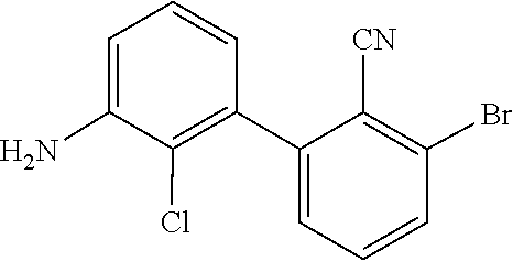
C1(Cl)=C(C2=CC=CC(Br)=C2[CN])C=CC=C1N
